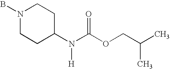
BN1CCC(N(C(OCC(C)C)=O)[H])CC1
